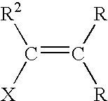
C(=C([R])[R])([X])[R2]
